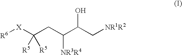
[R6][X]C(CC(C(C[NR1R2])O)[NR3R4])([R5])[R5]
